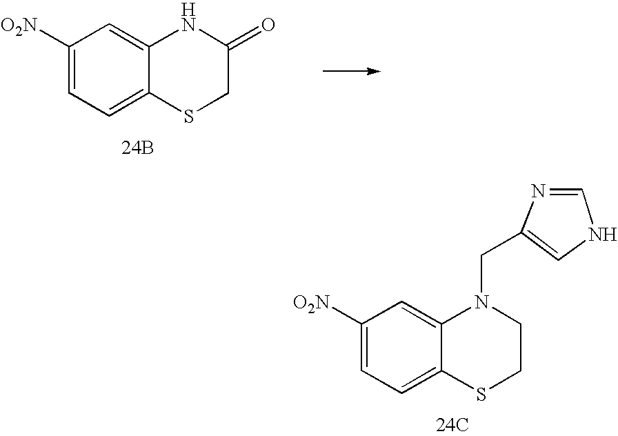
C1([O2N])=CC=C2C(=C1)N(CC1=CNC=N1)CCS2.[24C].C1([O2N])=CC=C2C(=C1)NC(=O)CS2.[24B]
